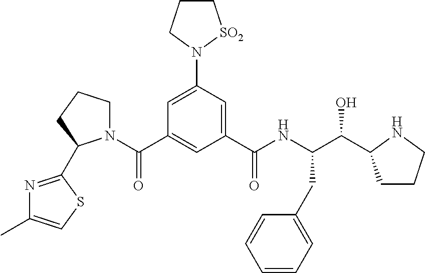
C1(C(N2CCCC2C2=NC(C)=CS2)=O)=CC(C(NC(C(O)C2CCCN2)CC2=CC=CC=C2)=O)=CC(N2CCC[SO2]2)=C1
